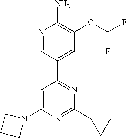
N1=CC(C2=NC(C3CC3)=NC(N3CCC3)=C2)=CC(OC(F)F)=C1N
